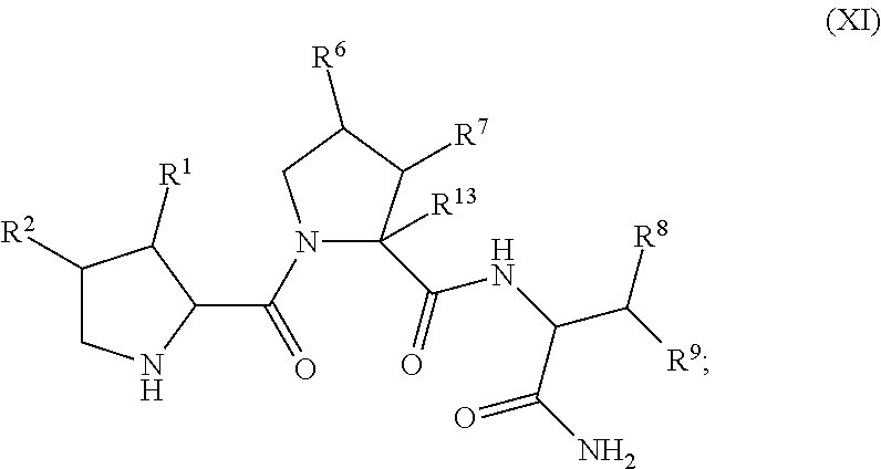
C1([R2])CNC(C(N2C(C(NC(C(N)=O)C([R9])[R8])=O)([R13])C([R7])C([R6])C2)=O)C1[R1]
